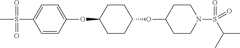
C1=CC(OC2CCC(OC3CCN(S(C(C)C)(=O)=O)CC3)CC2)=CC=C1S(C)(=O)=O
